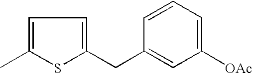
C1=C(C)SC(CC2=CC([OAc])=CC=C2)=C1
